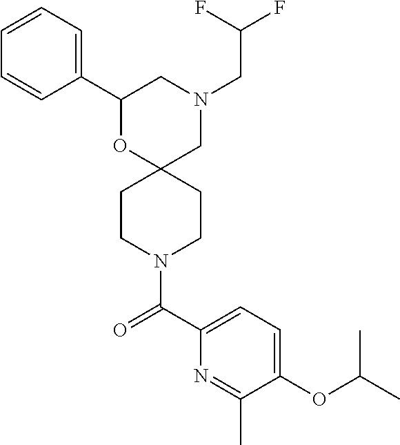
N1(CC(F)F)CC2(OC(C3=CC=CC=C3)C1)CCN(C(C1=CC=C(OC(C)C)C(C)=N1)=O)CC2
